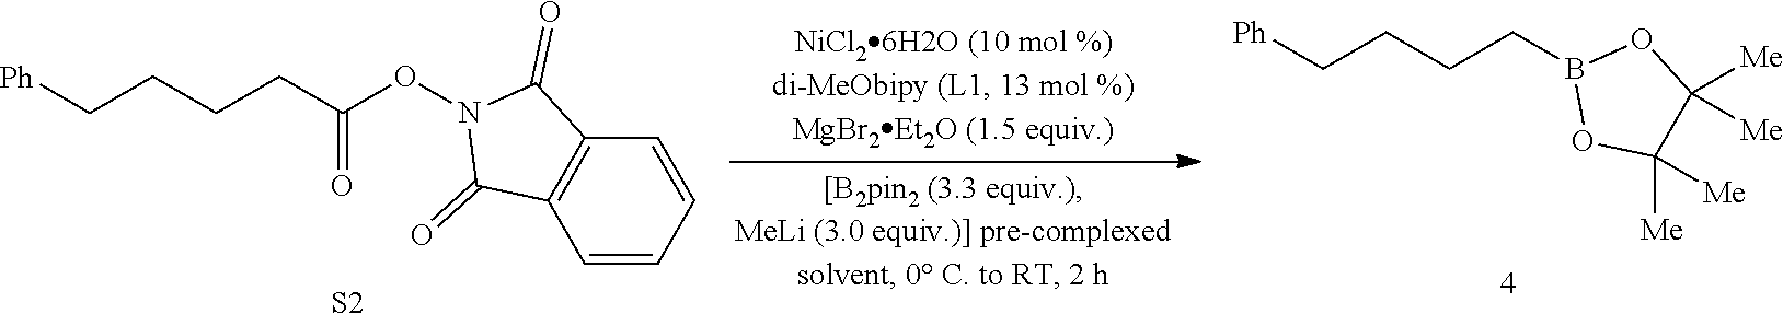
B1(CCCC[Ph])OC([Me])([Me])C([Me])([Me])O1.C1=CC=CC2=C1C(=O)N(OC(CCCC[Ph])=O)C2=O.[S2]
